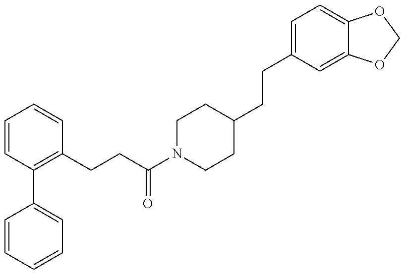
C1=CC=CC=C1C1=C(CCC(N2CCC(CCC3=CC=C4C(=C3)OCO4)CC2)=O)C=CC=C1
